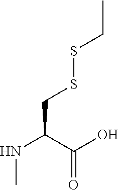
N(C(C(O)=O)CSSCC)C
